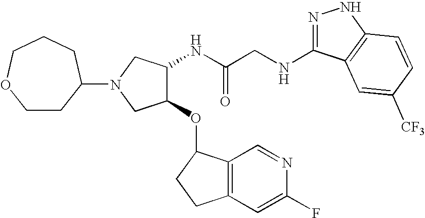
C(C(NC1C(OC2C3=C(C=C(F)N=C3)CC2)CN(C2CCOCCC2)C1)=O)NC1=NNC2=C1C=C([CF3])C=C2
